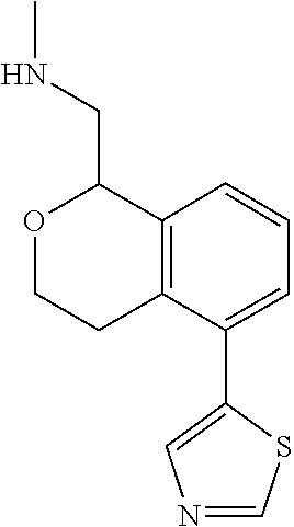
C1=CC=C(C2=CN=CS2)C2=C1C(CNC)OCC2
